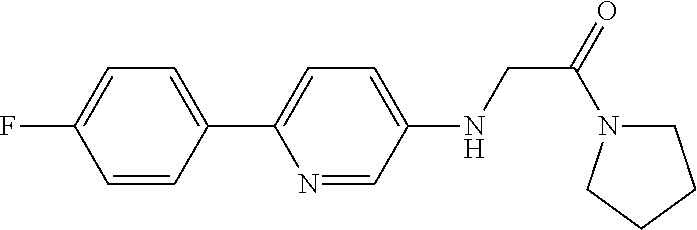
C1(C2=CC=C(NCC(=O)N3CCCC3)C=N2)=CC=C(F)C=C1
